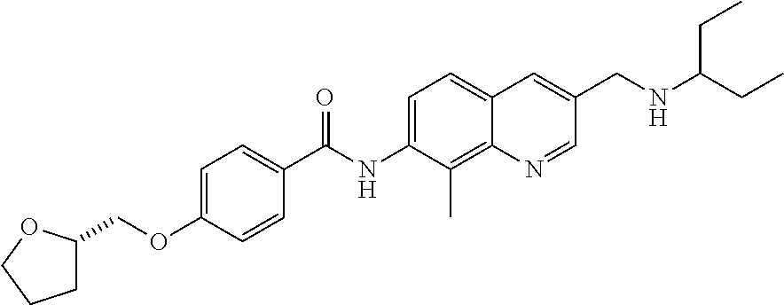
C1=C(OCC2CCCO2)C=CC(C(NC2=CC=C3C(=C2C)N=CC(CNC(CC)CC)=C3)=O)=C1
